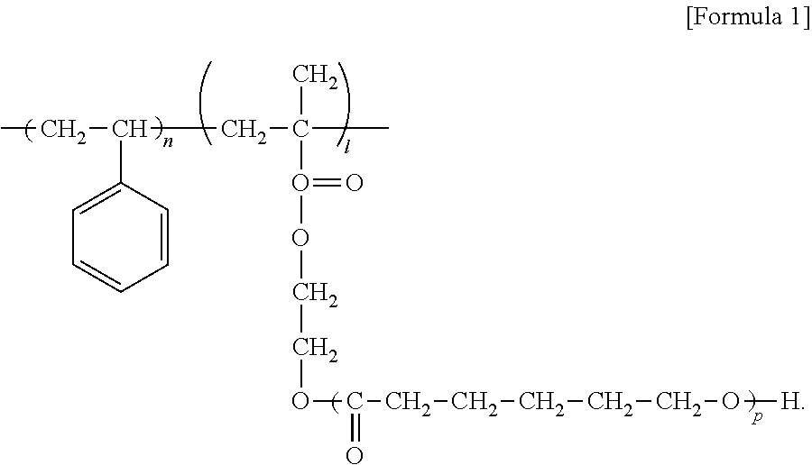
CCC(C1=CC=CC=C1)CC(C)(C)O(=O)OCCOC(=O)CCCCCO[H]
